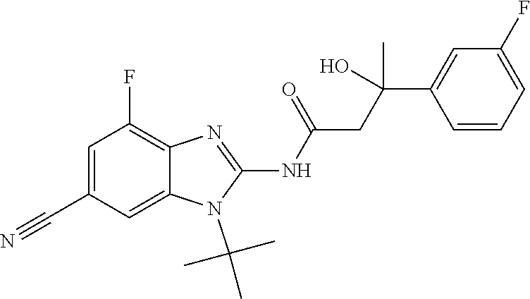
C1=C(C#N)C=C2C(=C1F)N=C(NC(=O)CC(C1=CC(F)=CC=C1)(O)C)N2C(C)(C)C
